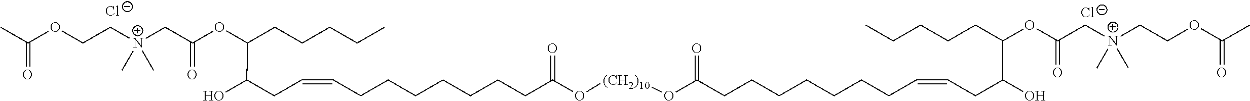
[Cl-].C(=O)(C)OCC[N+](C)(C)CC(OC(C(O)CC=CCCCCCCCC(O[(CH2)10]OC(=O)CCCCCCCC=CCC(O)C(OC(C[N+](CCOC(C)=O)(C)C)=O)CCCCC)=O)CCCCC)=O.[Cl-]
